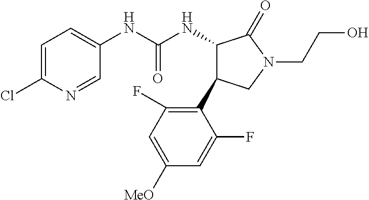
C1=C(Cl)N=CC(NC(NC2C(C3=C(F)C=C([MeO])C=C3F)CN(CCO)C2=O)=O)=C1
